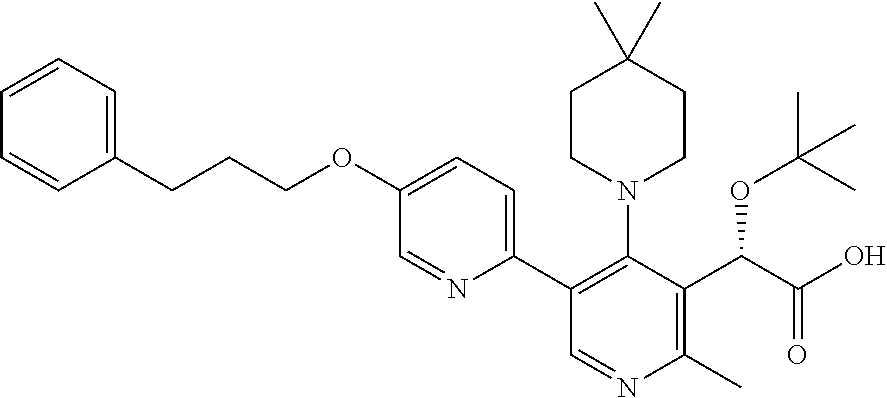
C1CN(C2=C(C3=CC=C(OCCCC4=CC=CC=C4)C=N3)C=NC(C)=C2C(C(O)=O)OC(C)(C)C)CCC1(C)C
